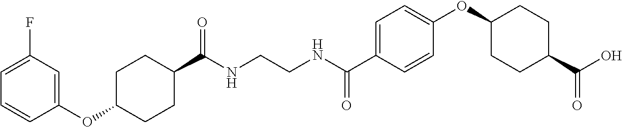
C1(C(NCCNC(C2=CC=C(OC3CCC(C(O)=O)CC3)C=C2)=O)=O)CCC(OC2=CC(F)=CC=C2)CC1
